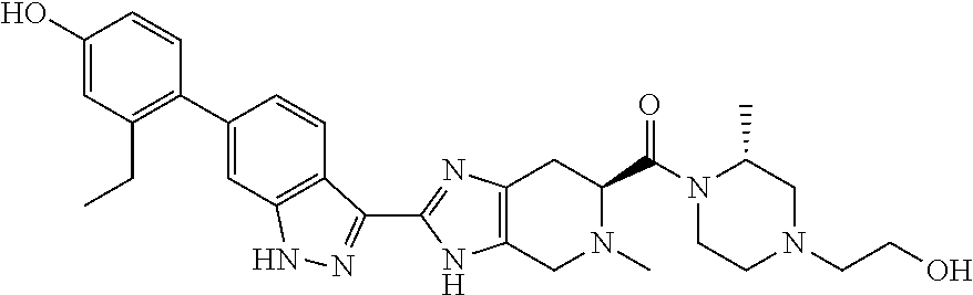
C1CN(C(C2CC3=C(NC(C4=NNC5=C4C=CC(C4=C(CC)C=C(O)C=C4)=C5)=N3)CN2C)=O)C(C)CN1CCO
